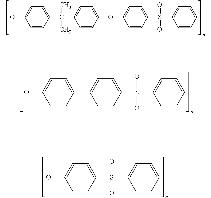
C1=C(OC)C=CC(C(C)(C)C2=CC=C(OC3=CC=C(S(=O)(=O)C4=CC=C(C)C=C4)C=C3)C=C2)=C1.COC1=CC=C(C2=CC=C(S(=O)(=O)C3=CC=C(C)C=C3)C=C2)C=C1.O(C1=CC=C(S(=O)(=O)C2=CC=C(C)C=C2)C=C1)C
